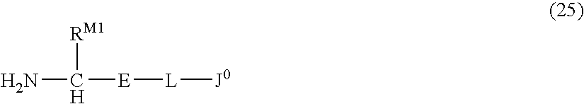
NC([E][L][J0])[RM1]
